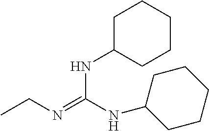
CCN=C(NC1CCCCC1)NC1CCCCC1
